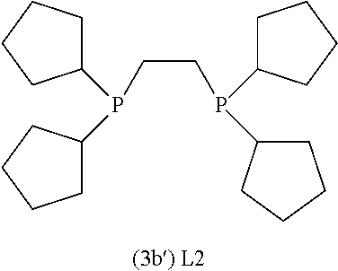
C(CP(C1CCCC1)C1CCCC1)P(C1CCCC1)C1CCCC1
